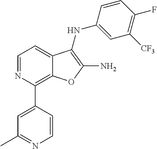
C1=CC(NC2=C(N)OC3=C(C4=CC(C)=NC=C4)N=CC=C32)=CC([CF3])=C1F
